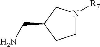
C1(CN)CCN([R7])C1
